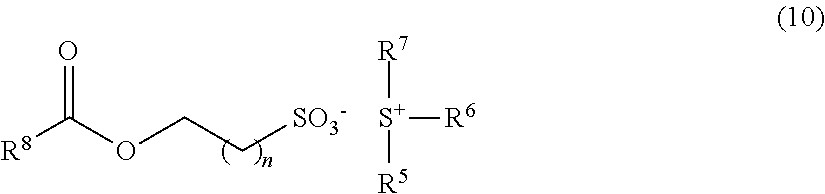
[R8]C(OCC[SO3-])=O.[S+]([R6])([R7])[R5]
